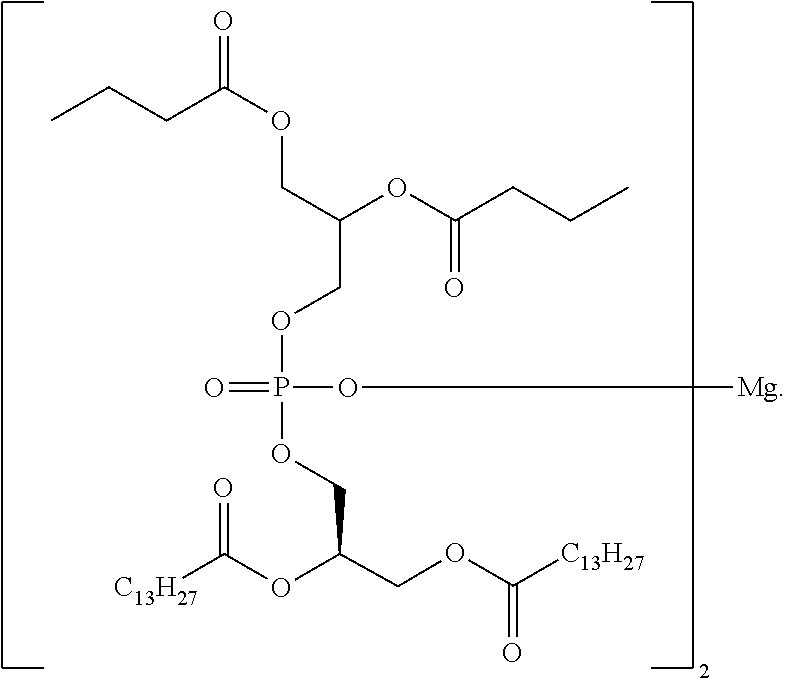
O=P(O[Mg])(OCC(COC(=O)CCC)OC(CCC)=O)OCC(OC(=O)[C13H27])COC(=O)[C13H27]
